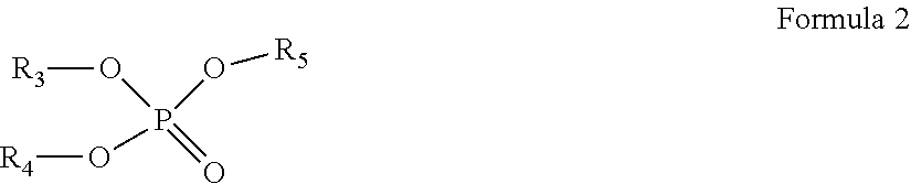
[R3]OP(O[R4])(O[R5])=O
